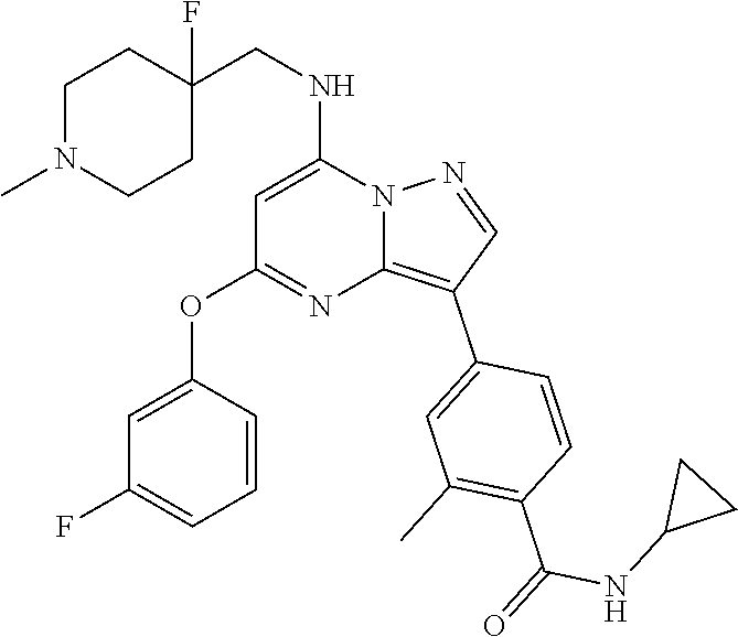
C1(CNC2=CC(OC3=CC(F)=CC=C3)=NC3=C(C4=CC(C)=C(C(=O)NC5CC5)C=C4)C=NN23)(F)CCN(C)CC1
